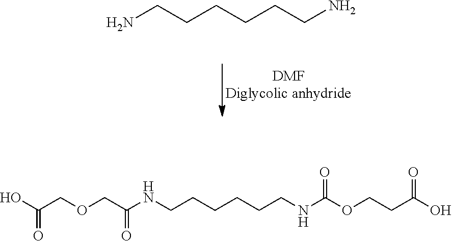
NCCCCCCN.OC(COCC(NCCCCCCNC(OCCC(O)=O)=O)=O)=O
